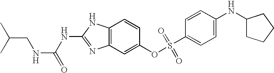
C12=C(C=C(OS(C3=CC=C(NC4CCCC4)C=C3)(=O)=O)C=C1)N=C(NC(=O)NCC(C)C)N2
